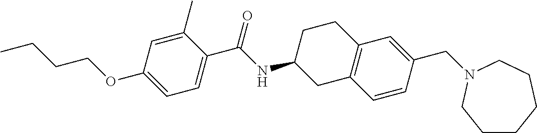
C1=C(C)C(C(NC2CC3=C(CC2)C=C(CN2CCCCCC2)C=C3)=O)=CC=C1OCCCC
